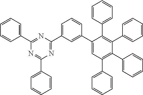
N1=C(C2=CC=CC(C3=CC(C4=CC=CC=C4)=C(C4=CC=CC=C4)C(C4=CC=CC=C4)=C3C3=CC=CC=C3)=C2)N=C(C2=CC=CC=C2)N=C1C1=CC=CC=C1
